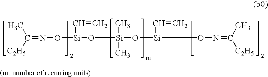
C(=NO[Si](O[Si](O[Si](ON=C([C2H5])C)C=C)(C)C)C=C)(C)[C2H5]
